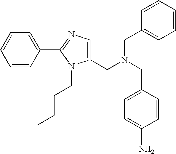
C1=CC(C2=NC=C(CN(CC3=CC=CC=C3)CC3=CC=C(N)C=C3)N2CCCC)=CC=C1
